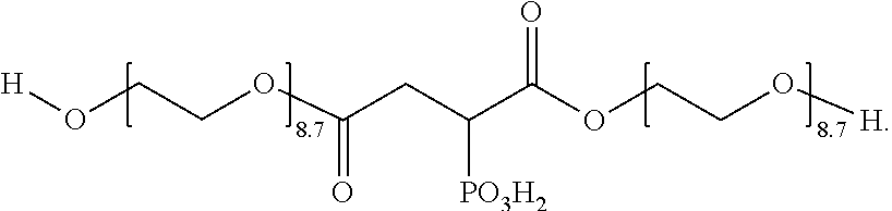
[H]OCCOC(CC(C(OCCO[H])=O)[PO3H2])=O
